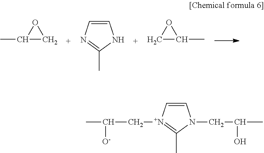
C1(C)CO1.C1=CN=C(C)N1.C1C(C)O1.C1=C[N+](CC(C)[O-])=C(C)N1CC(C)O
